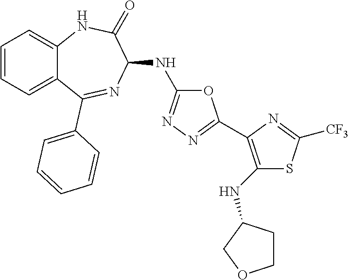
C1(NC2=NN=C(C3=C(NC4CCOC4)SC([CF3])=N3)O2)C(=O)NC2=CC=CC=C2C(C2=CC=CC=C2)=N1
